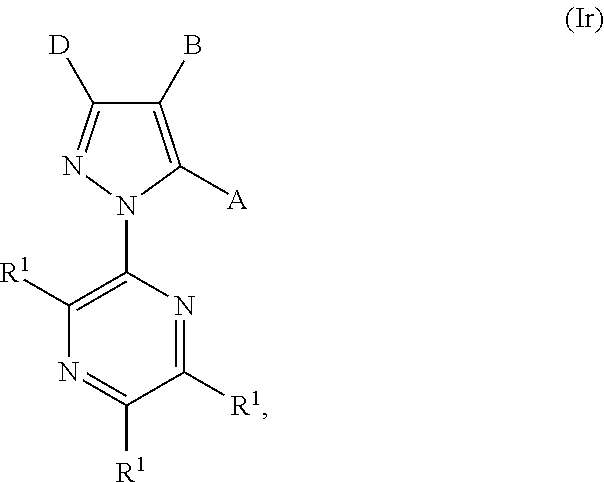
C1([R1])=C(N2C([A])=C(B)C([D])=N2)N=C([R1])C([R1])=N1
